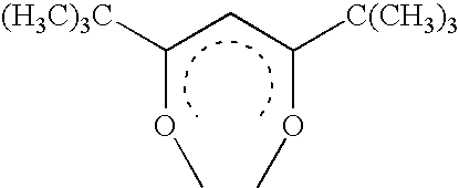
C(OC)(CC(OC)[C(CH3)3])[(H3C)3C]
